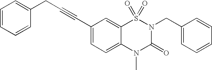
C1=CC=CC(CC#CC2=CC=C3C(=C2)S(=O)(=O)N(CC2=CC=CC=C2)C(=O)N3C)=C1
